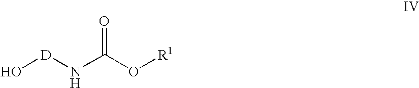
N(C(O[R1])=O)[D]O
